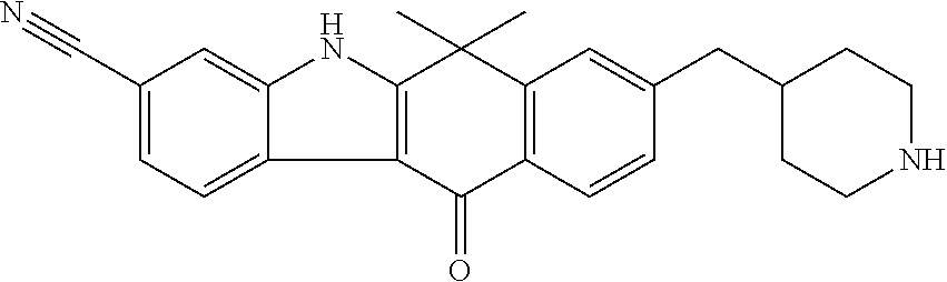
C12=CC(C#N)=CC=C1C1=C(N2)C(C)(C)C2=C(C1=O)C=CC(CC1CCNCC1)=C2
